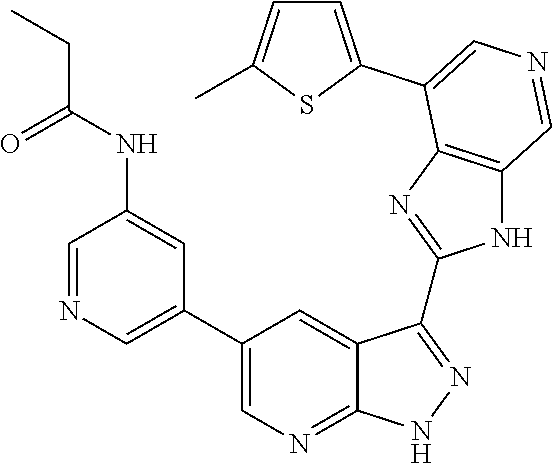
C1=NC=C(C2=CN=C3C(=C2)C(C2=NC4=C(N2)C=NC=C4C2=CC=C(C)S2)=NN3)C=C1NC(CC)=O
